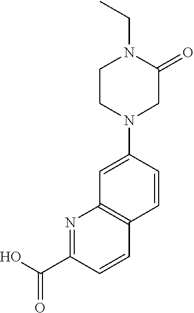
OC(C1=NC2=C(C=C1)C=CC(N1CCN(CC)C(=O)C1)=C2)=O
